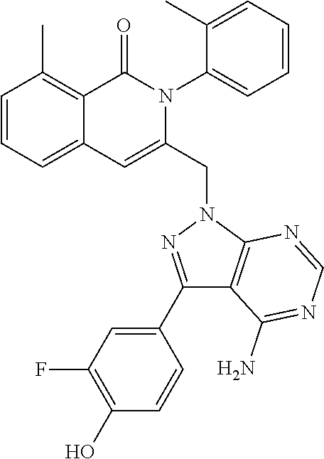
C1=CC=C2C(=C1C)C(=O)N(C1=CC=CC=C1C)C(CN1C3=C(C(N)=NC=N3)C(C3=CC(F)=C(O)C=C3)=N1)=C2
